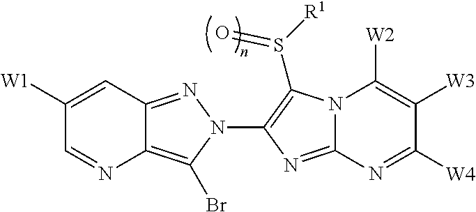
C1([W1])=CC2=NN(C3=C(S([R1])=O)N4C(=N3)N=C([W4])C([W3])=C4[W2])C(Br)=C2N=C1
